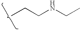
C(CC)NCC
